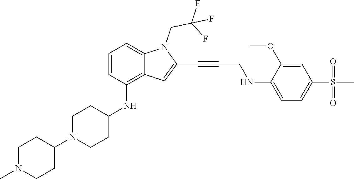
C(C#CC1=CC2=C(NC3CCN(C4CCN(C)CC4)CC3)C=CC=C2N1CC(F)(F)F)NC1=CC=C(S(C)(=O)=O)C=C1OC
